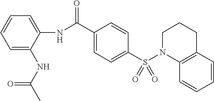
C1(NC(C2=CC=C(S(N3C4=C(CCC3)C=CC=C4)(=O)=O)C=C2)=O)=CC=CC=C1NC(C)=O
